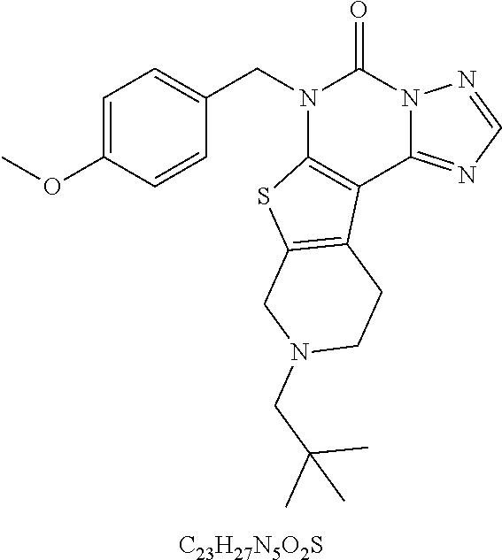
C1=C(OC)C=CC(CN2C3=C(C4=NC=NN4C2=O)C2=C(S3)CN(CC(C)(C)C)CC2)=C1.[C23H27N5O2S]
